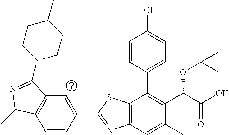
C1=CC(C2=NC3=C(S2)C(C2=CC=C(Cl)C=C2)=C(C(C(O)=O)OC(C)(C)C)C(C)=C3)=CC2=C1C(C)N=C2N1CCC(C)CC1
